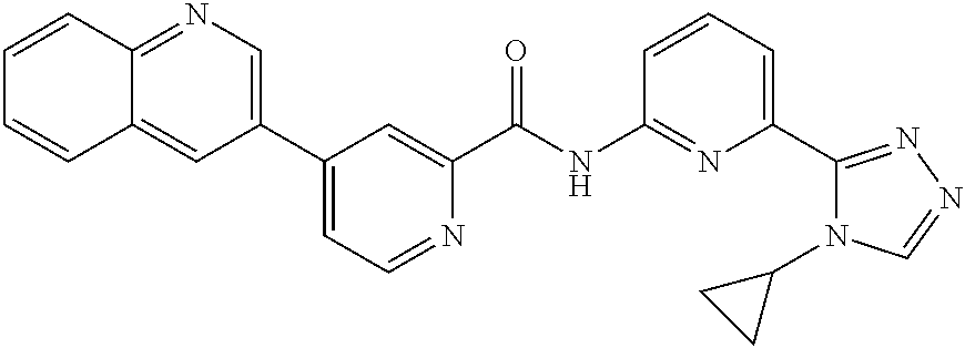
C12=NC=C(C3=CC=NC(C(NC4=NC(C5=NN=CN5C5CC5)=CC=C4)=O)=C3)C=C1C=CC=C2
